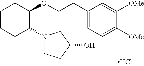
C1CCC(N2CCC(O)C2)C(OCCC2=CC=C([OMe])C([OMe])=C2)C1.Cl
